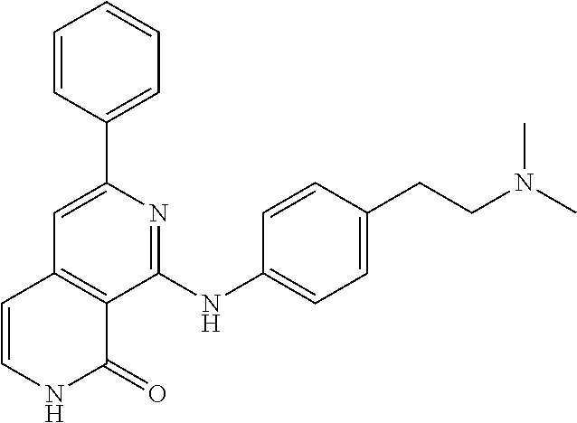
C1(C2=CC3=C(C(NC4=CC=C(CCN(C)C)C=C4)=N2)C(=O)NC=C3)=CC=CC=C1
